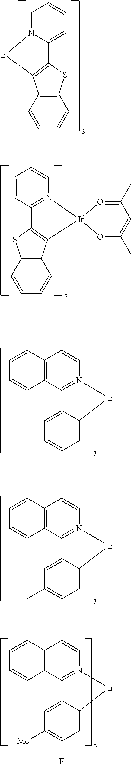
C1=CC2=C(C=C1)SC1=C2[Ir]N2=CC=CC=C12.C1=CC2=C(C3=C(S2)C2=N(C=CC=C2)[Ir]32OC(C)=CC(C)=O2)C=C1.C1=CC2=C(C=C1)C1=N(C=C2)[Ir]C2=CC=CC=C12.C1=CC2=C(C=C1)C1=N(C=C2)[Ir]C2=CC=C(C)C=C12.C1=CC2=C(C=C1)C1=N(C=C2)[Ir]C2=CC(F)=C([Me])C=C12
